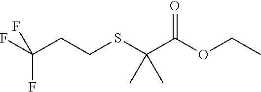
FC(F)(CCSC(C(OCC)=O)(C)C)F
